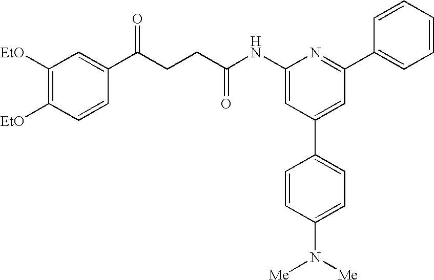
C1([EtO])=C([EtO])C=CC(C(CCC(NC2=CC(C3=CC=C(N([Me])[Me])C=C3)=CC(C3=CC=CC=C3)=N2)=O)=O)=C1
